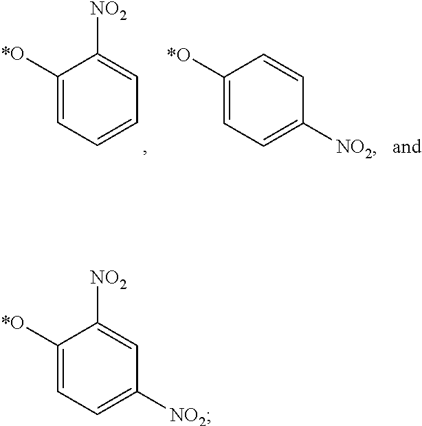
C1([*O])=CC=CC=C1[NO2].C1([*O])=CC=C([NO2])C=C1.C1([*O])=CC=C([NO2])C=C1[NO2]
